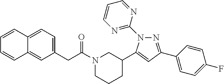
C12=CC=C(CC(N3CCCC(C4=CC(C5=CC=C(F)C=C5)=NN4C4=NC=CC=N4)C3)=O)C=C1C=CC=C2
